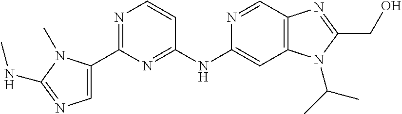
N1=C(C2=CN=C(NC)N2C)N=C(NC2=CC3=C(C=N2)N=C(CO)N3C(C)C)C=C1
